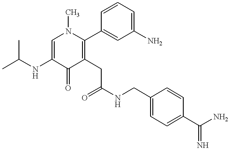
CC(NC1=CN(C)C(C2=CC(N)=CC=C2)=C(CC(NCC2=CC=C(C(N)=N)C=C2)=O)C1=O)C
